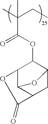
CC(CC)(C(OC1C2C3C(CC1O3)C(=O)O2)=O)C
